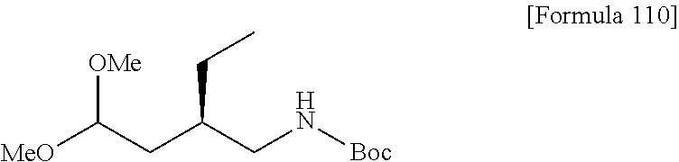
[MeO]C(CC(CN[Boc])CC)[OMe]
